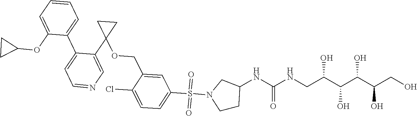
N(C(NCC(C(C(C(CO)O)O)O)O)=O)C1CCN(S(C2=CC=C(Cl)C(COC3(C4=CN=CC=C4C4=CC=CC=C4OC4CC4)CC3)=C2)(=O)=O)C1
